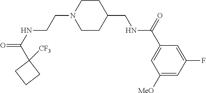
O=C(NCCN1CCC(CNC(C2=CC([MeO])=CC(F)=C2)=O)CC1)C1([CF3])CCC1
